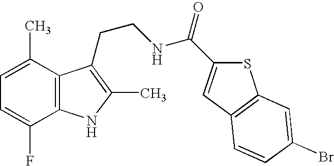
C1=C(C)C2=C(C(F)=C1)NC(C)=C2CCNC(=O)C1=CC2=C(S1)C=C(Br)C=C2
